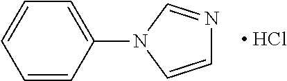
C1=CC(N2C=CN=C2)=CC=C1.[ HCl]
